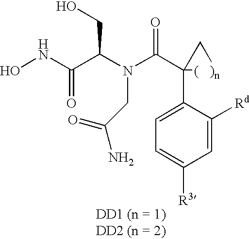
ONC(C(N(C(C1(C2=CC=C([R3])C=C2[Rd])[(   )n]C1)=O)CC(=O)N)CO)=O
